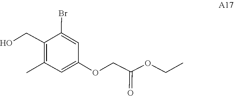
C1(C)=C(CO)C(Br)=CC(OCC(OCC)=O)=C1
